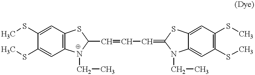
CSC1=CC2=C(C=C1SC)N(CC)C(C=CC=C1SC3=CC(SC)=C(SC)C=C3N1CC)S2
